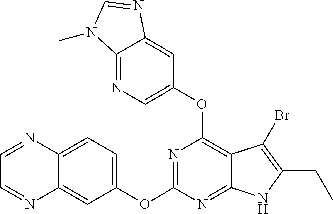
C12=CC=C(OC3=NC(OC4=CN=C5C(=C4)N=CN5C)=C4C(=N3)NC(CC)=C4Br)C=C1N=CC=N2
